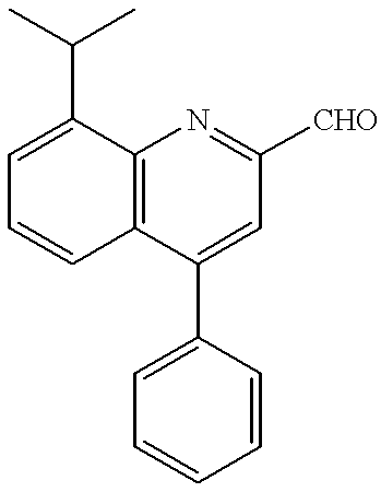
C1=C(C(C)C)C2=C(C=C1)C(C1=CC=CC=C1)=CC([CHO])=N2
